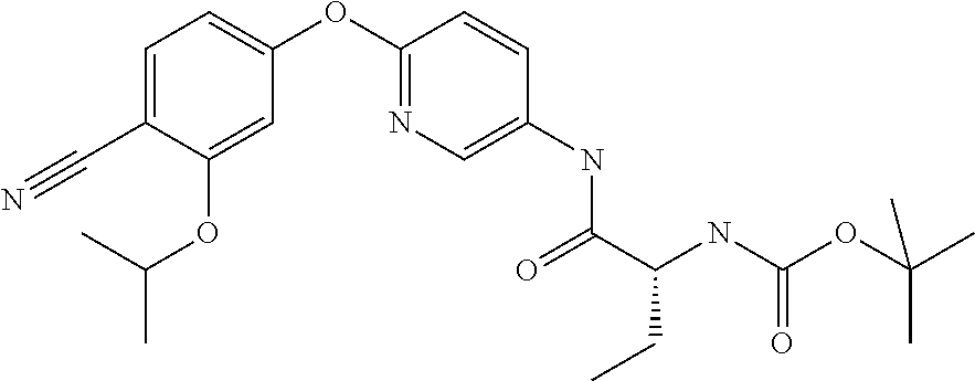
C1(C#N)=CC=C(OC2=NC=C(NC(=O)C(NC(=O)OC(C)(C)C)CC)C=C2)C=C1OC(C)C
